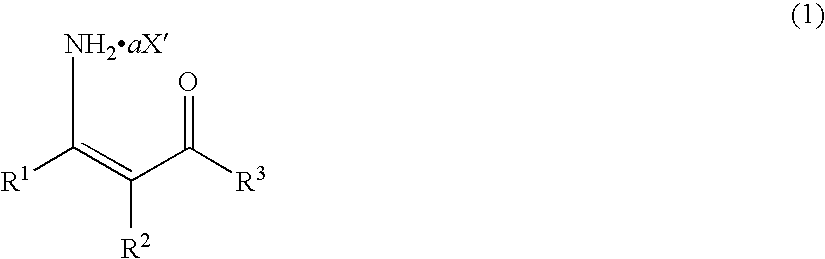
[R1]C(=C(C([R3])=O)[R2])[NH2aX]
